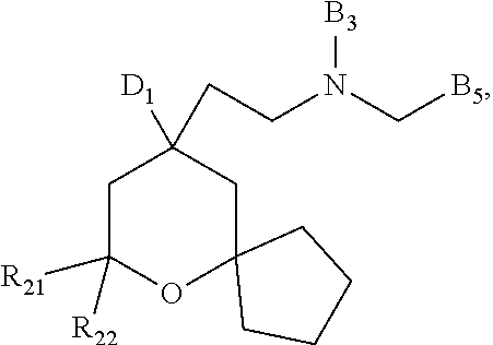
C1C([R21])([R22])OC2(CC1([D1])CCN(C[B5])[B3])CCCC2
